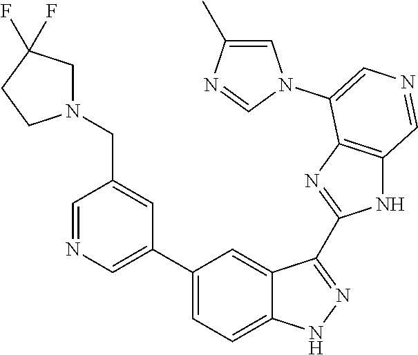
C1(C2=CN=CC(CN3CC(F)(F)CC3)=C2)=CC=C2C(=C1)C(C1=NC3=C(N1)C=NC=C3N1C=C(C)N=C1)=NN2
